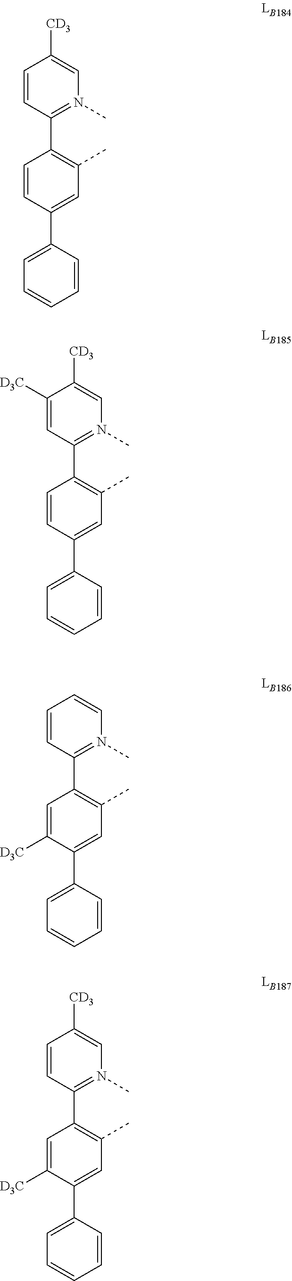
C1(C2=C(C)C=C(C3=CC=CC=C3)C=C2)=N(C)C=C([CD3])C=C1.C1([D3C])=CC(C2=C(C)C=C(C3=CC=CC=C3)C=C2)=N(C)C=C1[CD3].C1=CC=CN(C)=C1C1=C(C)C=C(C2=CC=CC=C2)C([D3C])=C1.C1(C2=C(C)C=C(C3=CC=CC=C3)C([D3C])=C2)=N(C)C=C([CD3])C=C1
